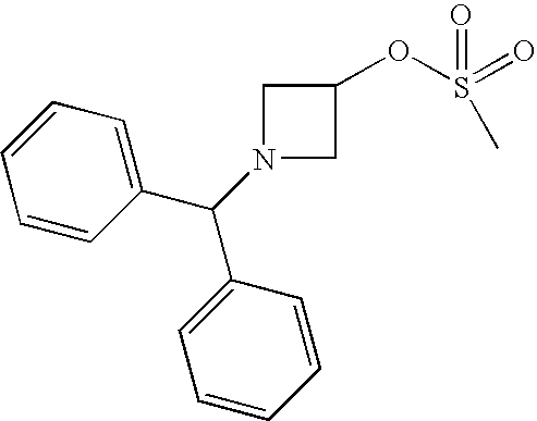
N1(C(C2=CC=CC=C2)C2=CC=CC=C2)CC(OS(=O)(=O)C)C1
